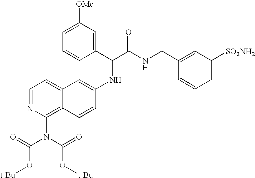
C1=NC(N(C(=O)O[t-Bu])C(=O)O[t-Bu])=C2C(=C1)C=C(NC(C(NCC1=CC([SO2NH2])=CC=C1)=O)C1=CC([OMe])=CC=C1)C=C2
